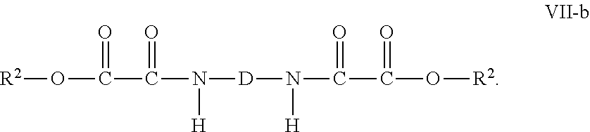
[R2]OC(C(N([H])[D]N([H])C(C(O[R2])=O)=O)=O)=O
